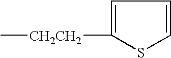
[CH2CH2](C1=CC=CS1)C
